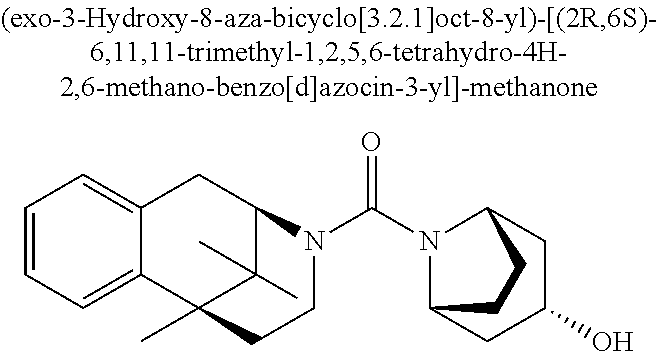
C1=CC=C2C(=C1)CC1C(C)(C)C2(C)CCN1C(N1C2CC(O)CC1CC2)=O
